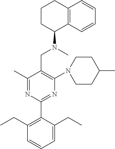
C1(C)=NC(C2=C(CC)C=CC=C2CC)=NC(N2CCC(C)CC2)=C1CN(C)C1C2=C(CCC1)C=CC=C2
